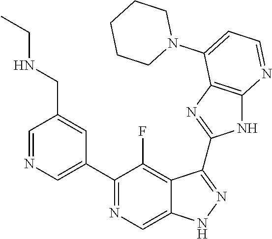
C1=NC=C(C2=NC=C3C(=C2F)C(C2=NC4=C(N2)N=CC=C4N2CCCCC2)=NN3)C=C1CNCC
